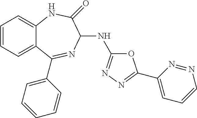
C1=CC=C2C(=C1)NC(=O)C(NC1=NN=C(C3=CC=CN=N3)O1)N=C2C1=CC=CC=C1
